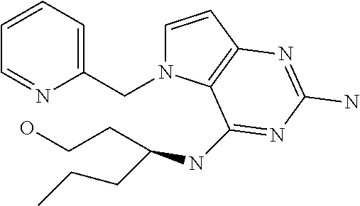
C1=CC2=C(N1CC1=CC=CC=N1)C(NC(CCC)CCO)=NC(N)=N2
